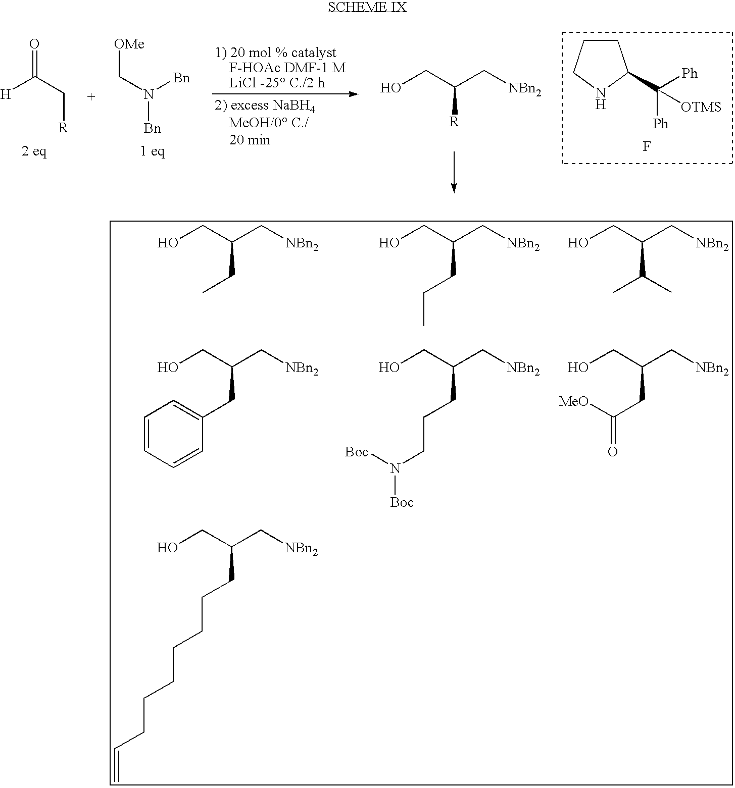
O=C(C[R])[H].[OMe]CN([Bn])[Bn].C1CCNC1C([OTMS])([Ph])[Ph].F.OCC(C[NBn2])[R].OCC(C[NBn2])CC.OCC(C[NBn2])CCC.OCC(C[NBn2])C(C)C.OCC(C[NBn2])CC1=CC=CC=C1.OCC(C[NBn2])CCCN([Boc])[Boc].OCC(C[NBn2])CC([MeO])=O.OCC(C[NBn2])CCCCCCCC=C
